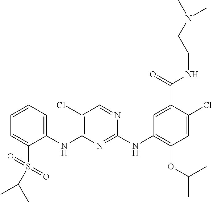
C1(NC2=C(Cl)C=NC(NC3=C(OC(C)C)C=C(Cl)C(C(NCCN(C)C)=O)=C3)=N2)=CC=CC=C1S(=O)(=O)C(C)C
